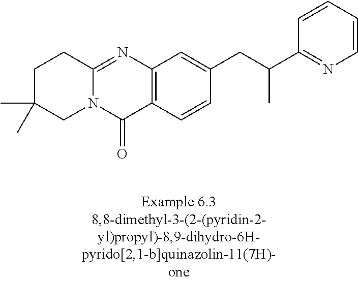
N12C(=NC3=C(C1=O)C=CC(CC(C1=NC=CC=C1)C)=C3)CCC(C)(C)C2
